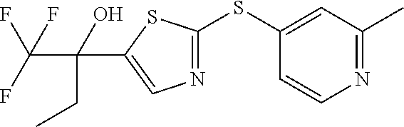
S(C1=NC=C(C(O)(CC)C(F)(F)F)S1)C1=CC(C)=NC=C1
